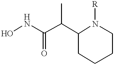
ONC(C(C1CCCCN1[R])C)=O
